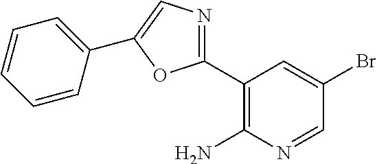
C1(C2=NC=C(C3=CC=CC=C3)O2)=C(N)N=CC(Br)=C1
